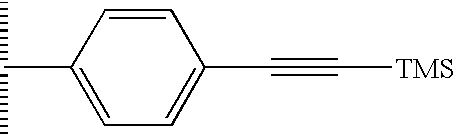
C1=C(C(C)C)C=CC(C#C[TMS])=C1
